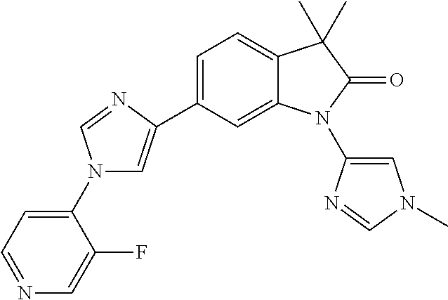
C1=C(C2=CN(C3=CC=NC=C3F)C=N2)C=C2C(=C1)C(C)(C)C(=O)N2C1=CN(C)C=N1
